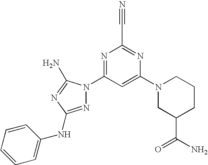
N1=C(NC2=CC=CC=C2)N=C(N)N1C1=NC(C#N)=NC(N2CC(C(=O)N)CCC2)=C1
